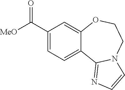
C1(C([MeO])=O)=CC=C2C(=C1)OCCN1C2=NC=C1
